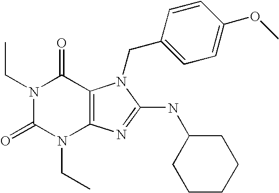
N1(CC)C(=O)N(CC)C2=C(C1=O)N(CC1=CC=C(OC)C=C1)C(NC1CCCCC1)=N2
